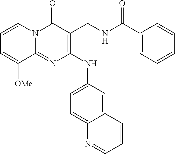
C1(=O)N2C(=NC(NC3=CC=C4C(=C3)C=CC=N4)=C1CNC(C1=CC=CC=C1)=O)C([OMe])=CC=C2
